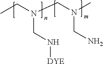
CCN(CN(C)CN)CN[DYE]
